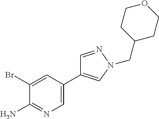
C1=NN(CC2CCOCC2)C=C1C1=CN=C(N)C(Br)=C1
